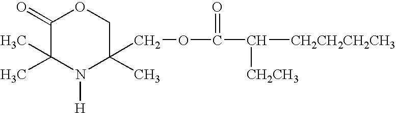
C1(=O)C(C)(C)N([H])C(C)(COC(=O)C([CH2CH3])[CH2CH2CH2CH3])CO1
